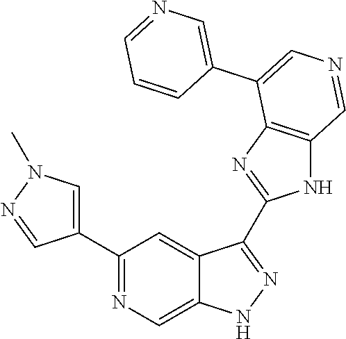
C1(C2=CN(C)N=C2)=NC=C2C(=C1)C(C1=NC3=C(N1)C=NC=C3C1=CN=CC=C1)=NN2
